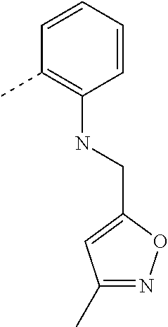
C1=CC=CC(NCC2=CC(C)=NO2)=C1C
